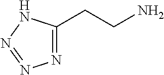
N1=C(CCN)NN=N1
